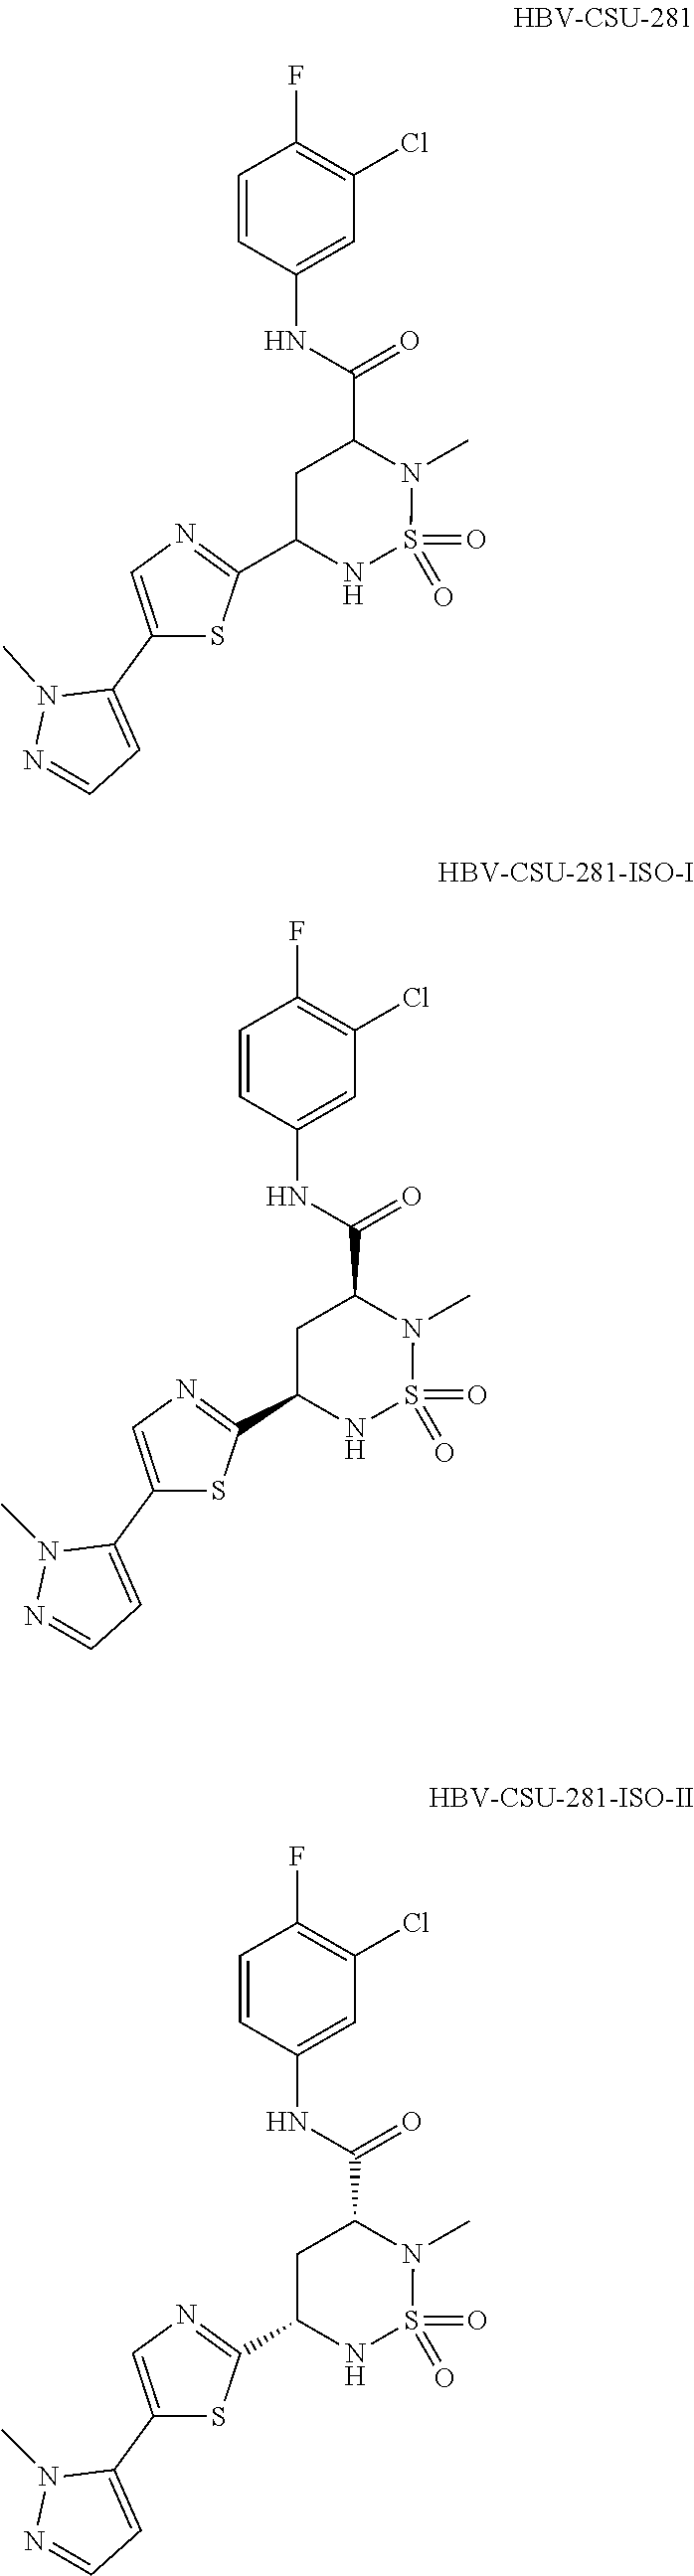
C1=CC(NC(=O)C2N(C)S(=O)(=O)NC(C3=NC=C(C4=CC=NN4C)S3)C2)=CC(Cl)=C1F.C1=CC(NC(=O)C2N(C)S(=O)(=O)NC(C3=NC=C(C4=CC=NN4C)S3)C2)=CC(Cl)=C1F.C1=CC(NC(=O)C2N(C)S(=O)(=O)NC(C3=NC=C(C4=CC=NN4C)S3)C2)=CC(Cl)=C1F
